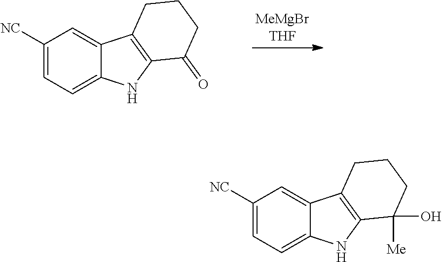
C1([NC])=CC=C2C(=C1)C1=C(N2)C([Me])(O)CCC1.C1([NC])=CC=C2C(=C1)C1=C(N2)C(=O)CCC1
